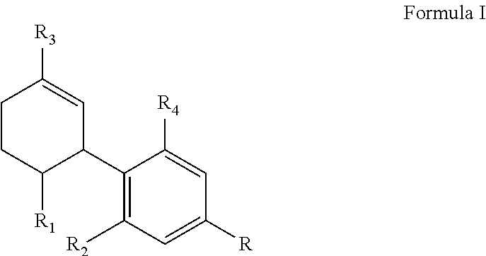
C1CC([R1])C(C2=C([R2])C=C([R])C=C2[R4])C=C1[R3]
